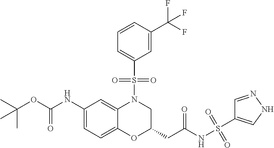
C1(NC(OC(C)(C)C)=O)=CC=C2C(=C1)N(S(C1=CC=CC(C(F)(F)F)=C1)(=O)=O)CC(CC(NS(=O)(=O)C1=CNN=C1)=O)O2
